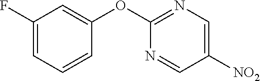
C1(F)=CC=CC(OC2=NC=C([NO2])C=N2)=C1
